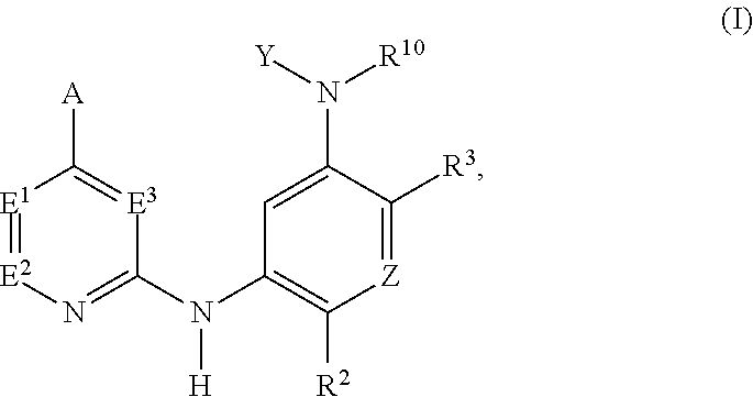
[E1]1=[E2]N=C(N(C2=C([R2])[Z]=C([R3])C(N([Y])[R10])=C2)[H])[E3]=C1[A]
